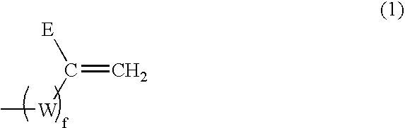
C(=C)([E])[W]C
